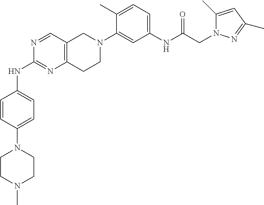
N1=CC2=C(N=C1NC1=CC=C(N3CCN(C)CC3)C=C1)CCN(C1=CC(NC(CN3C(C)=CC(C)=N3)=O)=CC=C1C)C2
